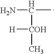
[H][COH](C(C)N)C
